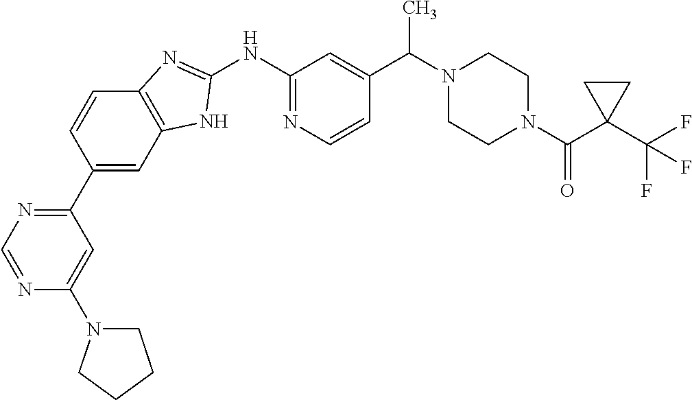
N1(C(C)C2=CC(NC3=NC4=C(C=C(C5=NC=NC(N6CCCC6)=C5)C=C4)N3)=NC=C2)CCN(C(C2(C(F)(F)F)CC2)=O)CC1
